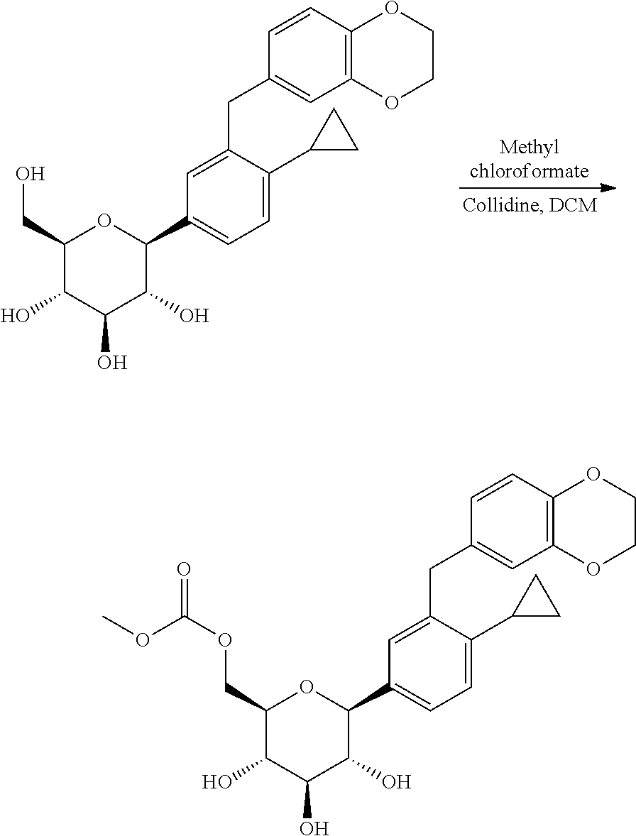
C1=C(CC2=CC3=C(C=C2)OCCO3)C(C2CC2)=CC=C1C1C(O)C(O)C(O)C(COC(=O)OC)O1.C1=C(CC2=CC3=C(C=C2)OCCO3)C(C2CC2)=CC=C1C1C(O)C(O)C(O)C(CO)O1.[Methylchloroformate]
